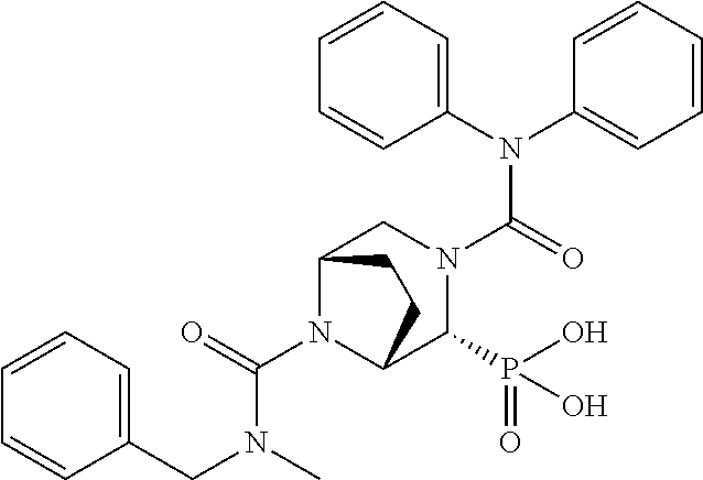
C(C1=CC=CC=C1)N(C(N1C2C(P(O)(=O)O)N(C(N(C3=CC=CC=C3)C3=CC=CC=C3)=O)CC1CC2)=O)C
